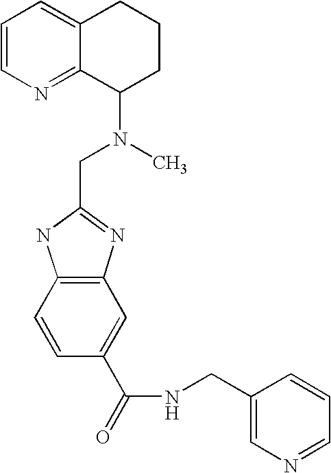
C1=CN=C2C(=C1)CCCC2N(C)CC1=NC2=C(N1)C=CC(C(=O)NCC1=CN=CC=C1)=C2
